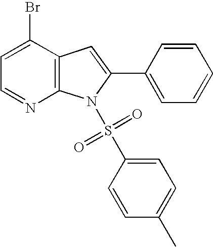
C1=C(Br)C2=C(N=C1)N(S(C1=CC=C(C)C=C1)(=O)=O)C(C1=CC=CC=C1)=C2
